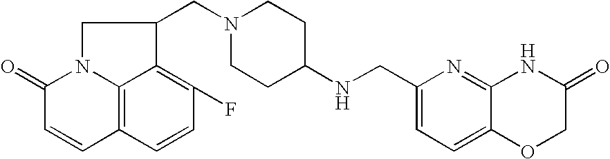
C1(NCC2=CC=C3C(=N2)NC(=O)CO3)CCN(CC2CN3C4=C(C=CC(F)=C42)C=CC3=O)CC1
